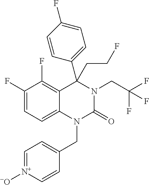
C1(CCF)(C2=CC=C(F)C=C2)C2=C(F)C(F)=CC=C2N(CC2=CC=[N+]([-O])C=C2)C(=O)N1CC(F)(F)F
